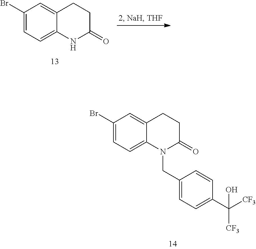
C1(Br)=CC=C2C(=C1)CCC(=O)N2.C1(Br)=CC=C2C(=C1)CCC(=O)N2CC1=CC=C(C([CF3])([CF3])O)C=C1
